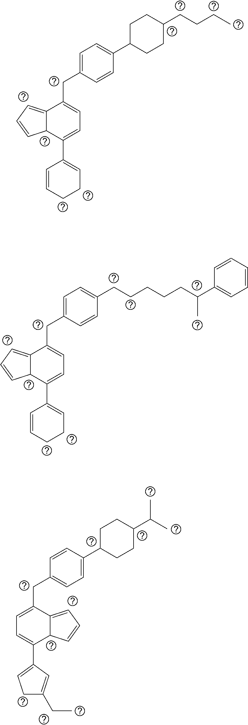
C1(C2=CC=C(CC3=CC=C(C4=CCCC=C4)C4C3=CC=C4)C=C2)CCC(CCCC)CC1.C(CCCCC(C1=CC=CC=C1)C)C1=CC=C(CC2=CC=C(C3=CCCC=C3)C3C2=CC=C3)C=C1.C1(C2=CC=C(CC3=CC=C(C4=CCC(CC)=C4)C4C3=CC=C4)C=C2)CCC(C(C)C)CC1
